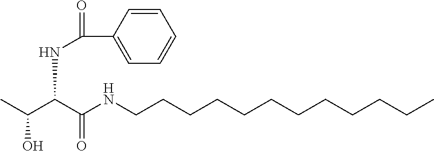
CC(C(C(NCCCCCCCCCCCC)=O)NC(=O)C1=CC=CC=C1)O
